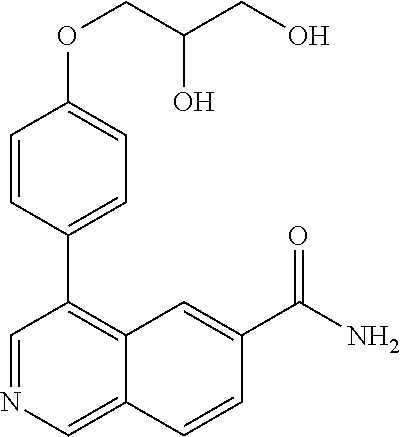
O(C1=CC=C(C2=C3C(=CN=C2)C=CC(C(N)=O)=C3)C=C1)CC(CO)O
